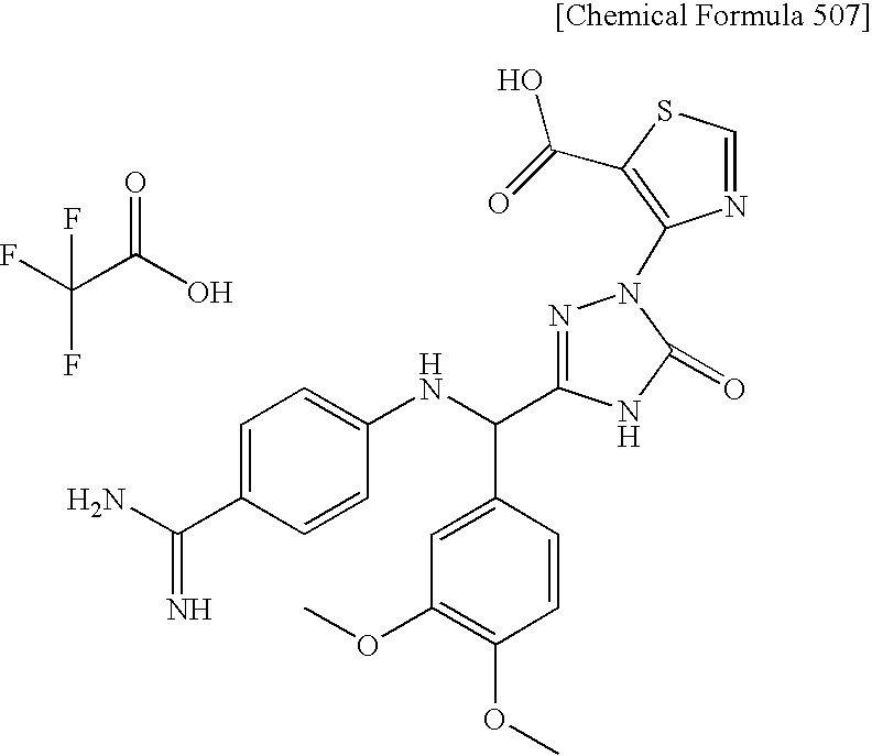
C1=C(C(N)=N)C=CC(NC(C2=CC(OC)=C(OC)C=C2)C2=NN(C3=C(C(=O)O)SC=N3)C(=O)N2)=C1.C(C(F)(F)F)(O)=O
